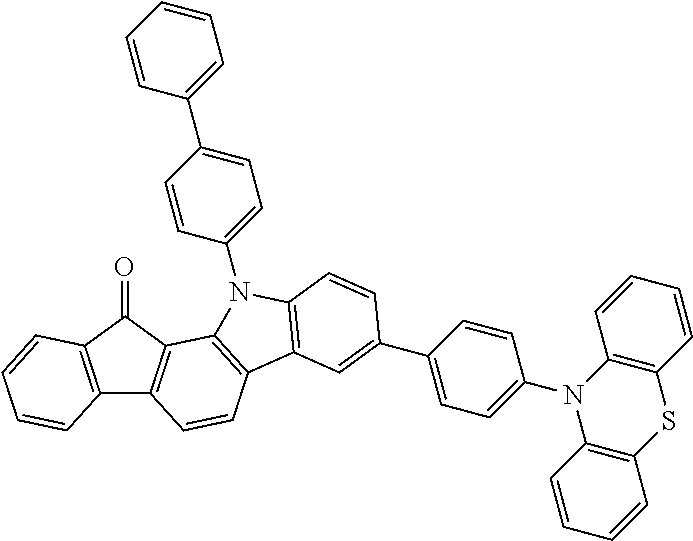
C12=C(C(=O)C3=C1C=CC1=C3N(C3=CC=C(C4=CC=CC=C4)C=C3)C3=C1C=C(C1=CC=C(N4C5=C(C=CC=C5)SC5=C4C=CC=C5)C=C1)C=C3)C=CC=C2
